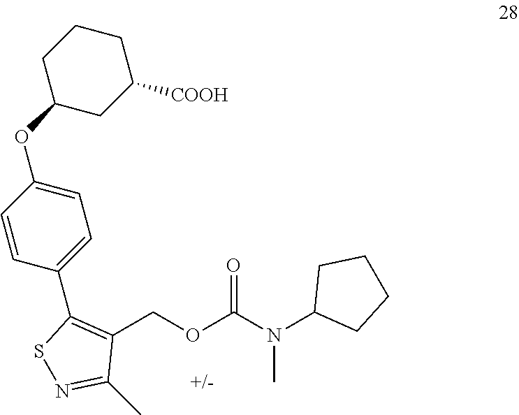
C1(COC(N(C2CCCC2)C)=O)=C(C2=CC=C(OC3CC([COOH])CCC3)C=C2)SN=C1C
